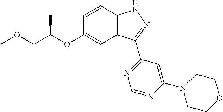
C12=C(C=CC(OC(COC)C)=C1)NN=C2C1=NC=NC(N2CCOCC2)=C1
